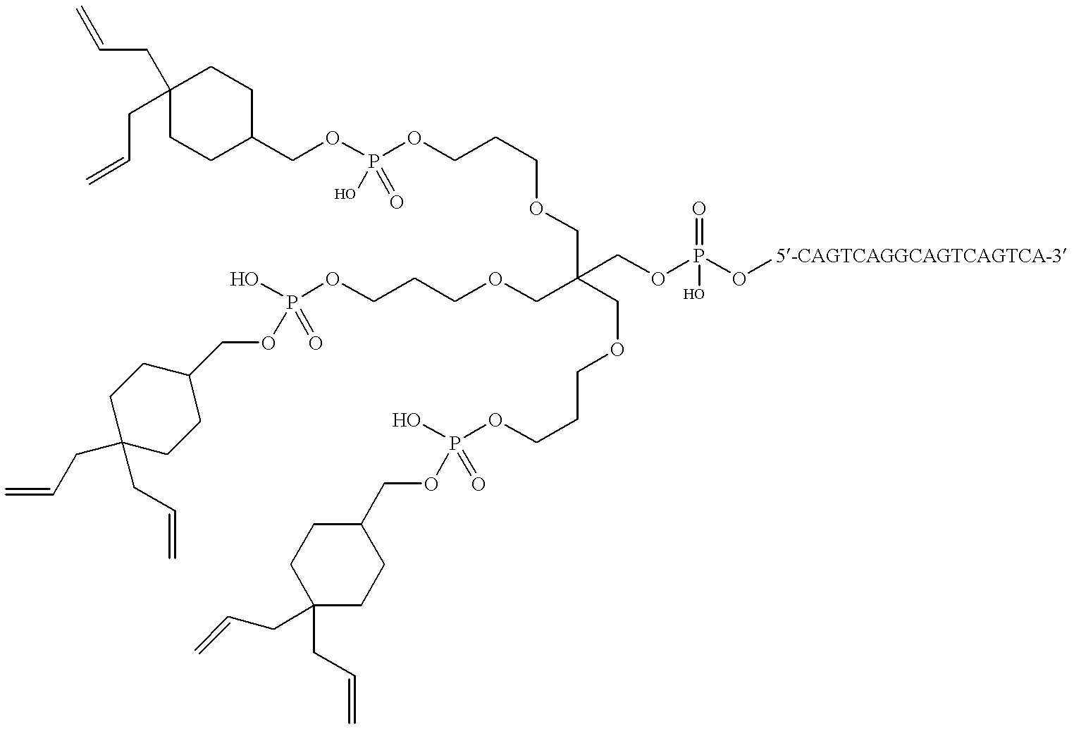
C(OP(OCCCOCC(COCCCOP(O)(OCC1CCC(CC=C)(CC=C)CC1)=O)(COCCCOP(O)(OCC1CCC(CC=C)(CC=C)CC1)=O)COP(O[5-CAGTCAGGCAGTCAGTCA-3])(=O)O)(O)=O)C1CCC(CC=C)(CC=C)CC1
